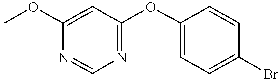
COC1=CC(OC2=CC=C(Br)C=C2)=NC=N1
